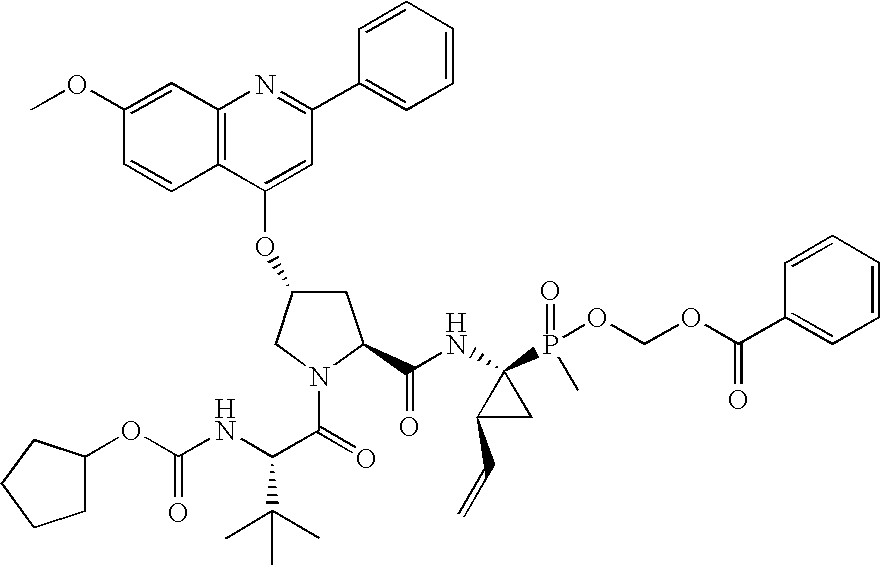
C(NC1(P(=O)(C)OCOC(C2=CC=CC=C2)=O)C(C=C)C1)(=O)C1CC(OC2=CC(C3=CC=CC=C3)=NC3=C2C=CC(OC)=C3)CN1C(=O)C(NC(OC1CCCC1)=O)C(C)(C)C
